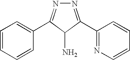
C1=CC=CC(C2=NN=C(C3=NC=CC=C3)C2N)=C1
